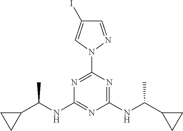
N1=C(N2C=C(I)C=N2)N=C(NC(C2CC2)C)N=C1NC(C1CC1)C
